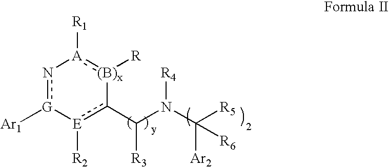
n1[G]([Ar1])[E]([R2])c(C(N(C([R5])([Ar2])[R6])[R4])[R3])-[(B)x]([R]):[A]-1[R1]
